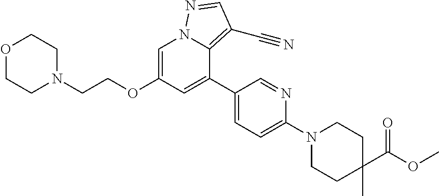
O1CCN(CCOC2=CN3C(=C(C#N)C=N3)C(C3=CC=C(N4CCC(C)(C(OC)=O)CC4)N=C3)=C2)CC1
